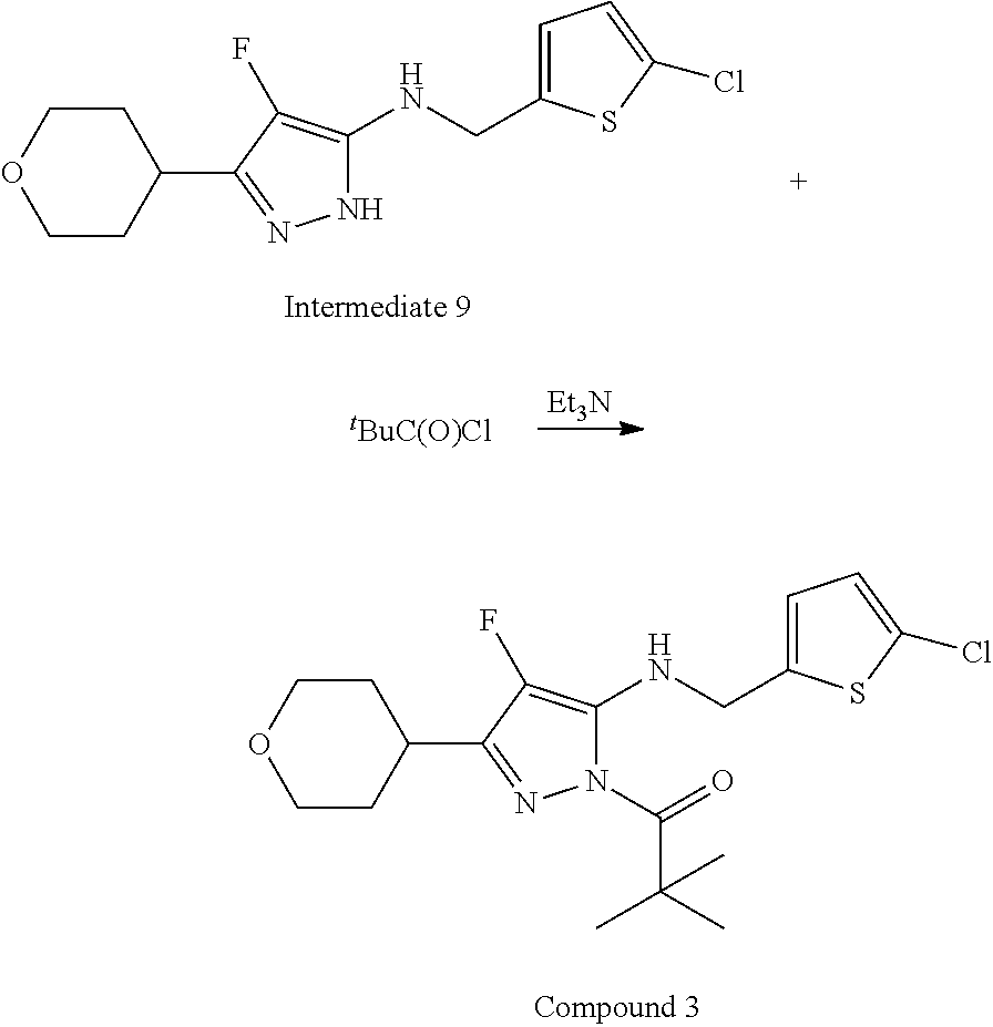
[Et3N].[tBuC(O)Cl].C1CC(C2=NN(C(C(C)(C)C)=O)C(NCC3=CC=C(Cl)S3)=C2F)CCO1.C1CC(C2=NNC(NCC3=CC=C(Cl)S3)=C2F)CCO1
